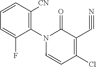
C(C1=C(Cl)C=CN(C2=C([CN])C=CC=C2F)C1=O)#N
